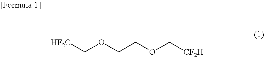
[HF2C]COCCOC[CF2H]
